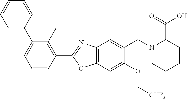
C1(C2=CC=CC=C2)=CC=CC(C2=NC3=C(O2)C=C(OC[CHF2])C(CN2CCCCC2C(O)=O)=C3)=C1C
